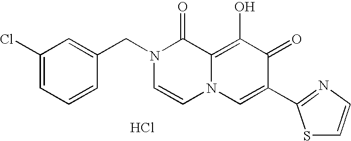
Cl.C1=C(CN2C=CN3C(=C(O)C(=O)C(C4=NC=CS4)=C3)C2=O)C=CC=C1Cl
